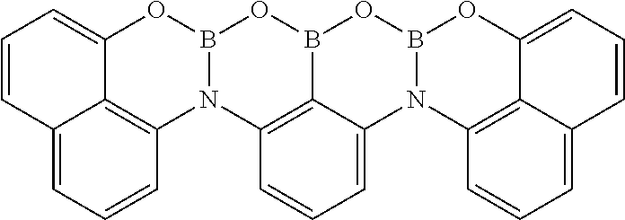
B12N(C3=C4C(=CC=CC4=CC=C3)O1)C1=CC=CC3=C1B(OB1N3C3=C4C(=CC=C3)C=CC=C4O1)O2
